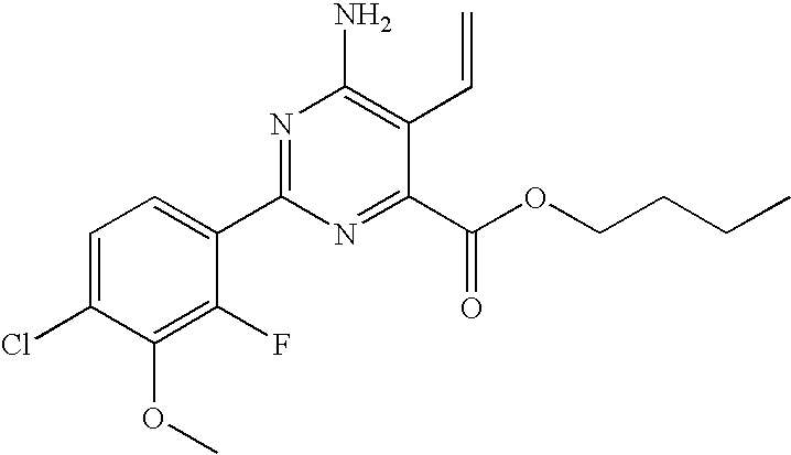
C1=C(Cl)C(OC)=C(F)C(C2=NC(N)=C(C=C)C(C(OCCCC)=O)=N2)=C1
